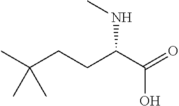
CC(CCC(C(=O)O)NC)(C)C
